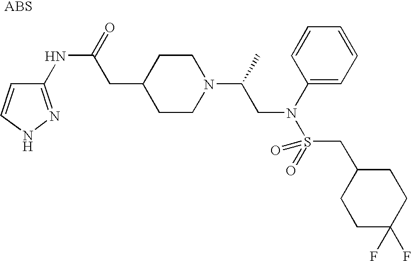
N(C(CC1CCN(C(CN(S(=O)(=O)CC2CCC(F)(F)CC2)C2=CC=CC=C2)C)CC1)=O)C1=NNC=C1
